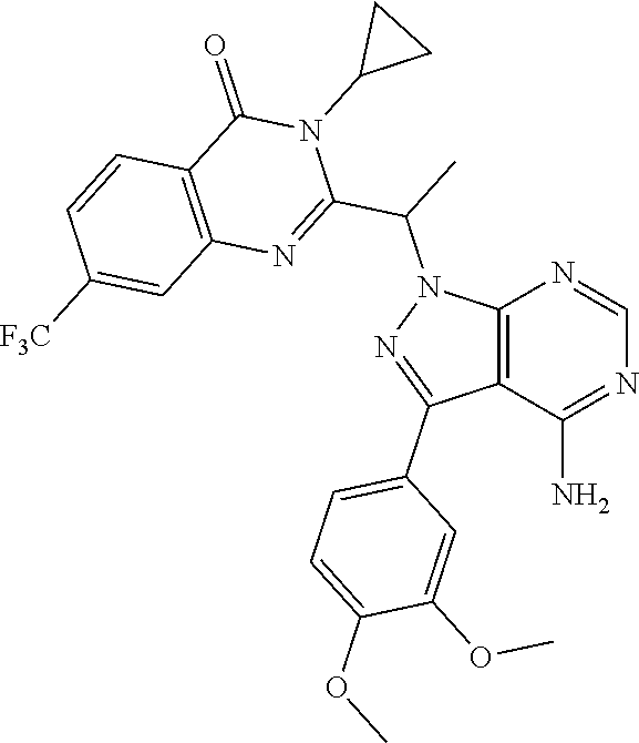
C12=C(C(N)=NC=N1)C(C1=CC=C(OC)C(OC)=C1)=NN2C(C)C1=NC2=C(C(=O)N1C1CC1)C=CC([F3C])=C2
